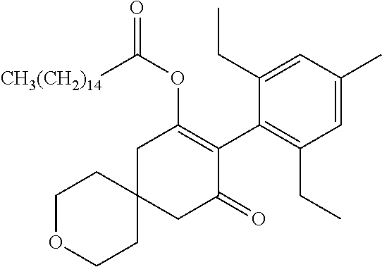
C1OCCC2(C1)CC(=O)C(C1=C(CC)C=C(C)C=C1CC)=C(OC([CH3(CH2)14])=O)C2
